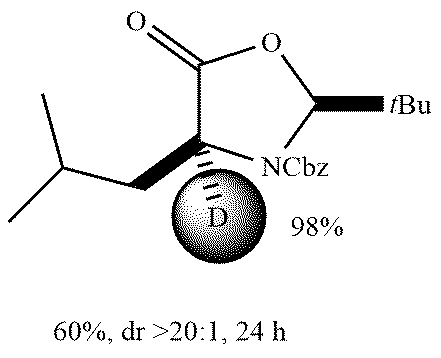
C1(=O)C(CC(C)C)([D])[NCbz]C([tBu])O1
